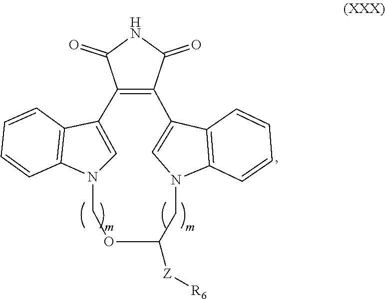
C1=C2C3=C(C4=CN(C5=C4C=CC=C5)COC([Z][R6])CN1C1=C2C=CC=C1)C(=O)NC3=O
